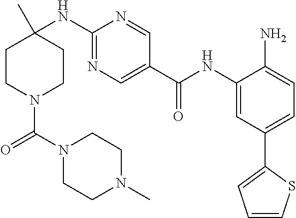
C1CN(C(N2CCN(C)CC2)=O)CCC1(NC1=NC=C(C(NC2=CC(C3=CC=CS3)=CC=C2N)=O)C=N1)C
